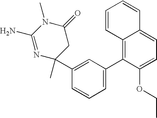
N1=C(N)N(C)C(=O)CC1(C)C1=CC(C2=C3C(=CC=C2OCC)C=CC=C3)=CC=C1
